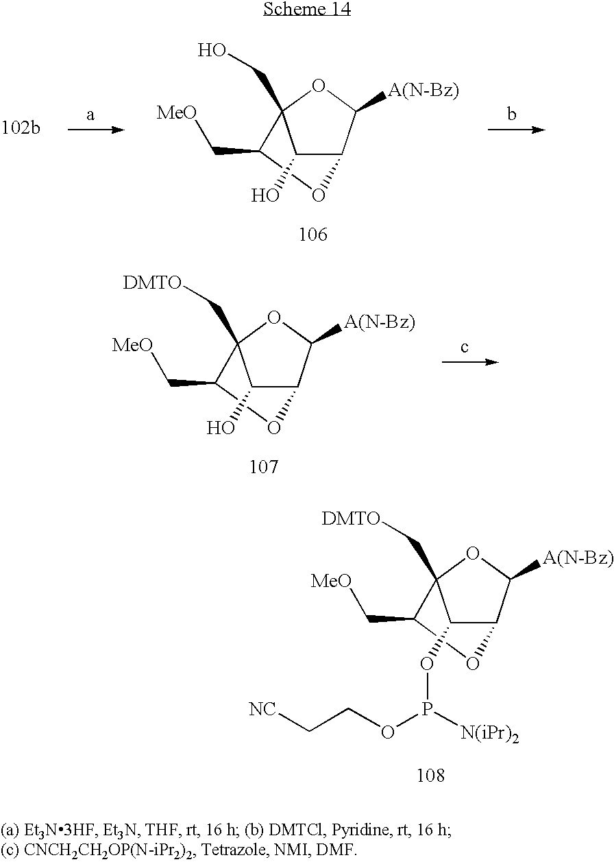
C1(C[MeO])OC2C(O)C1(CO)OC2[A(N-Bz)].C1(C[MeO])OC2C(O)C1(C[DMTO])OC2[A(N-Bz)].C1(C[MeO])OC2C(OP(OCC[NC])[N(iPr)2])C1(C[DMTO])OC2[A(N-Bz)]
